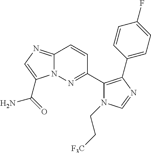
C12=NC=C(C(=O)N)N1N=C(C1=C(C3=CC=C(F)C=C3)N=CN1CC[F3C])C=C2
